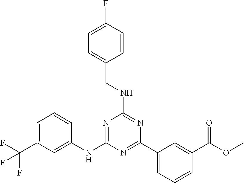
N1=C(NC2=CC(C(F)(F)F)=CC=C2)N=C(C2=CC=CC(C(OC)=O)=C2)N=C1NCC1=CC=C(F)C=C1
